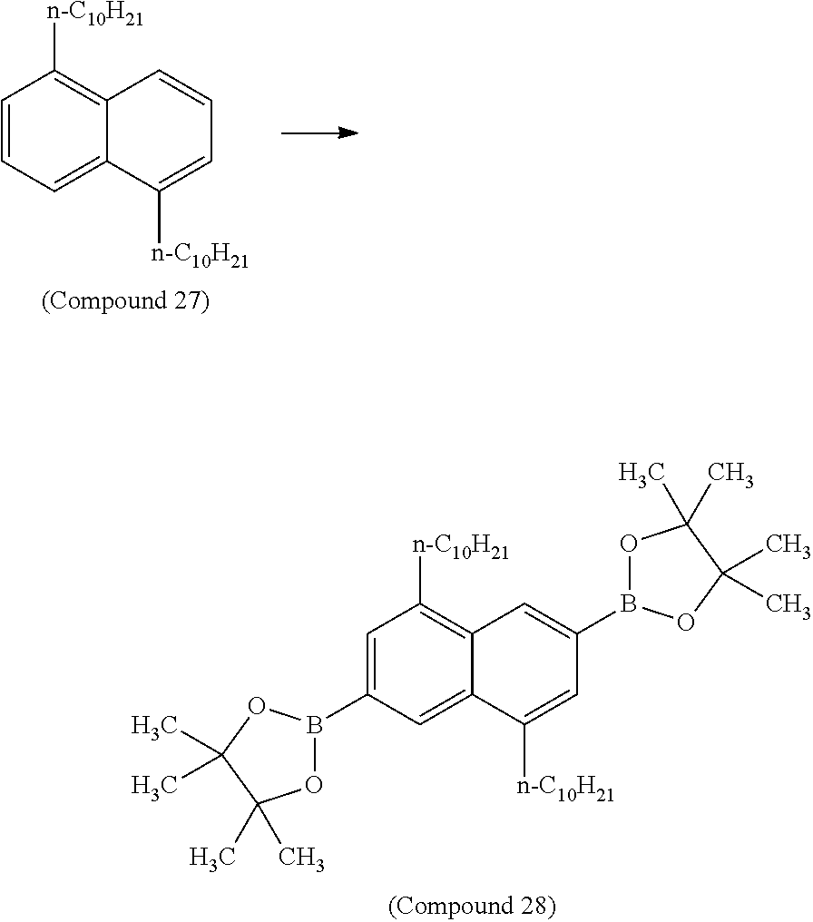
C1=CC=C2C(=C1[n-C10H21])C=CC=C2[n-C10H21].C1=C(B2OC(C)(C)C(C)(C)O2)C=C2C(=C1[n-C10H21])C=C(B1OC(C)(C)C(C)(C)O1)C=C2[n-C10H21]
